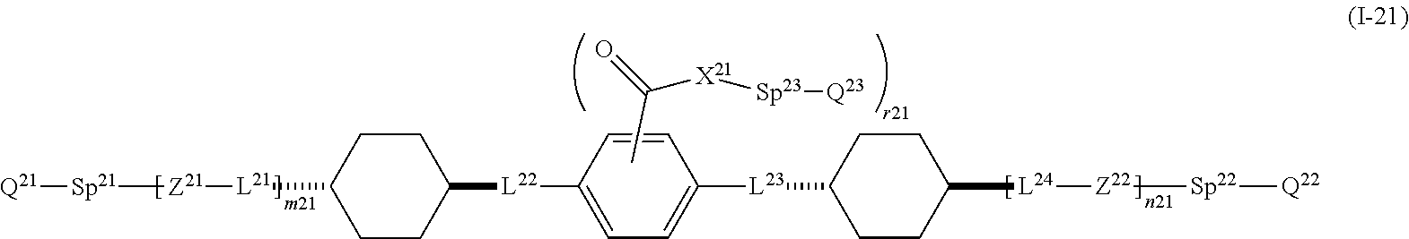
C1=CC([L22]C2CCC([L21][Z21][Sp21][Q21])CC2)=CC=C1[L23]C1CCC([L24][Z22][Sp22][Q22])CC1.CC([X21][Sp23][Q23])=O
